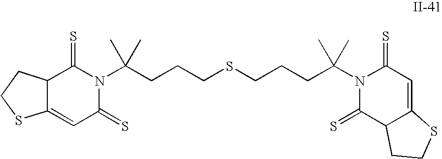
C12C(=CC(=S)N(C(CCCSCCCC(C)(C)N3C(=S)C4C(=CC3=S)SCC4)(C)C)C1=S)SCC2
